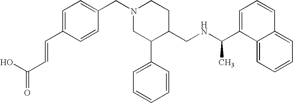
N1(CC2=CC=C(C=CC(=O)O)C=C2)CC(C2=CC=CC=C2)C(CNC(C2=CC=CC3=CC=CC=C23)C)CC1
